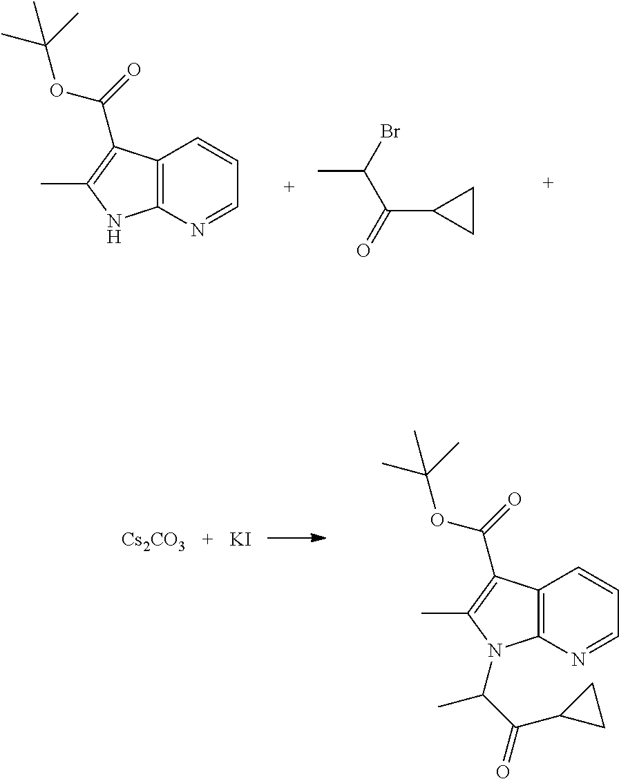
C12=C(N=CC=C1)NC(C)=C2C(OC(C)(C)C)=O.C(C1CC1)(=O)C(Br)C.[Cs2CO3].[KI].C12=C(N=CC=C1)N(C(C)C(C1CC1)=O)C(C)=C2C(OC(C)(C)C)=O
